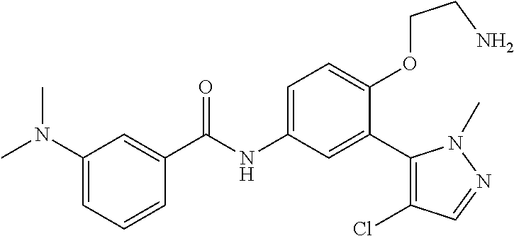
C1(N(C)C)=CC=CC(C(=O)NC2=CC=C(OCCN)C(C3=C(Cl)C=NN3C)=C2)=C1
